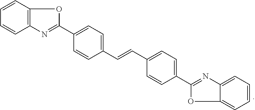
C1=CC2=C(C=C1)N=C(C1=CC=C(C=CC3=CC=C(C4=NC5=CC=CC=C5O4)C=C3)C=C1)O2
